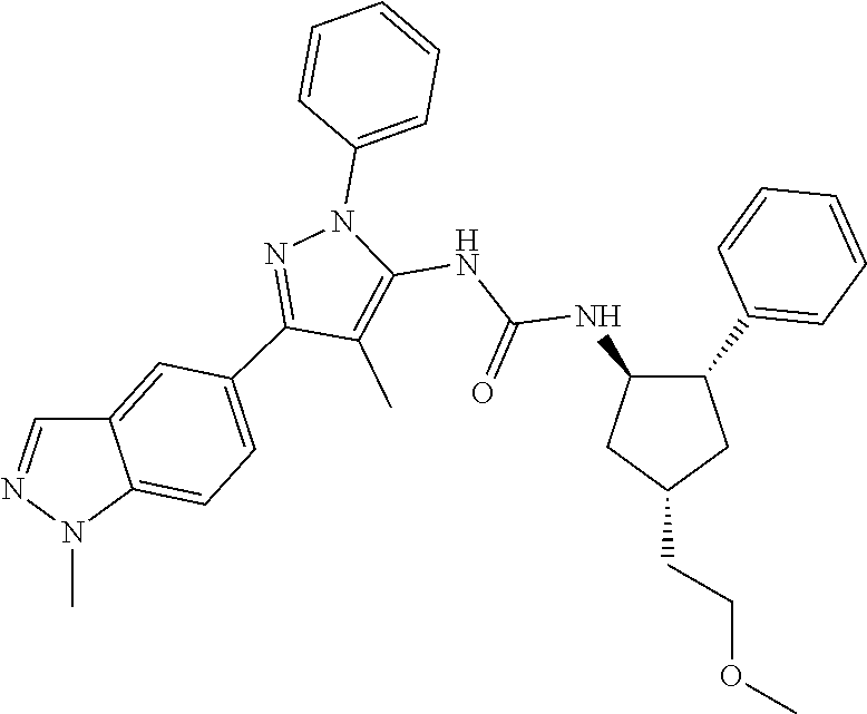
C1(NC(NC2=C(C)C(C3=CC=C4C(=C3)C=NN4C)=NN2C2=CC=CC=C2)=O)C(C2=CC=CC=C2)CC(CCOC)C1
